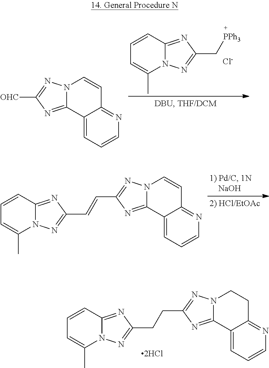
C12=NC(C[PPh3])=NN1C(C)=CC=C2.[Cl-].N12C(=NC([OHC])=N1)C1=CC=CN=C1C=C2.N12C(=NC(C=CC3=NN4C(=N3)C=CC=C4C)=N1)C1=CC=CN=C1C=C2.N12C(=NC(CCC3=NN4C(=N3)C=CC=C4C)=N1)C1=CC=CN=C1CC2
